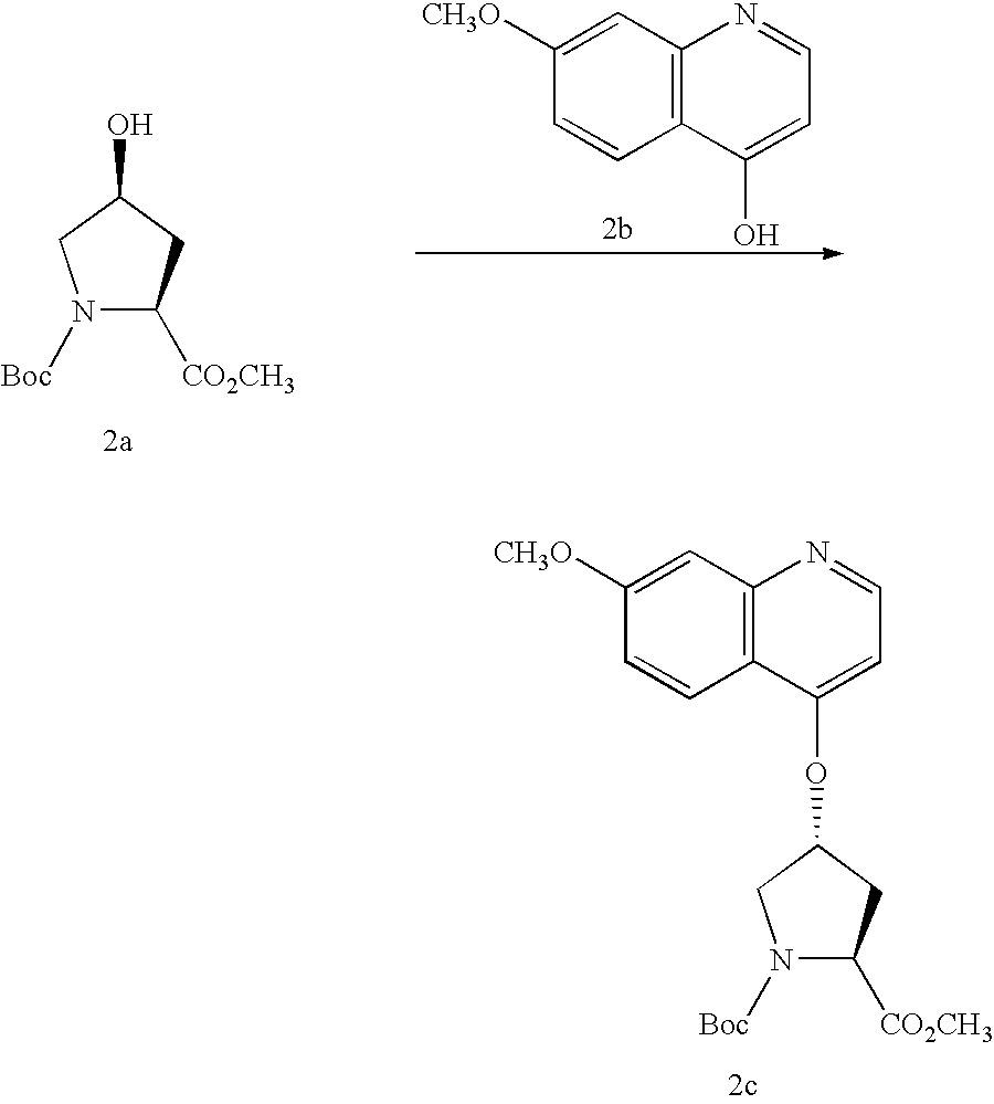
N1([Boc])C([CO2CH3])CC(OC2=CC=NC3=C2C=CC([CH3O])=C3)C1.N1([Boc])C([CO2CH3])CC(O)C1.C1([CH3O])=CC2=C(C=C1)C(O)=CC=N2
